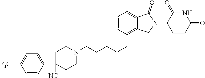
N1(CCCCCC2=C3C(=CC=C2)C(=O)N(C2CCC(=O)NC2=O)C3)CCC(C2=CC=C([F3C])C=C2)([NC])CC1
